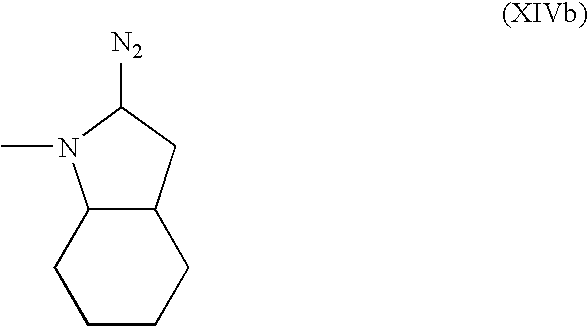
C12C(CC([N2])N1C)CCCC2
